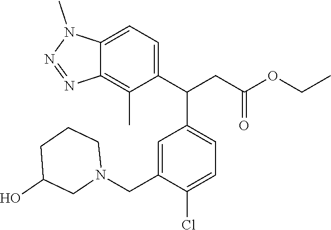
C12=CC=C(C(CC(OCC)=O)C3=CC=C(Cl)C(CN4CCCC(O)C4)=C3)C(C)=C1N=NN2C
